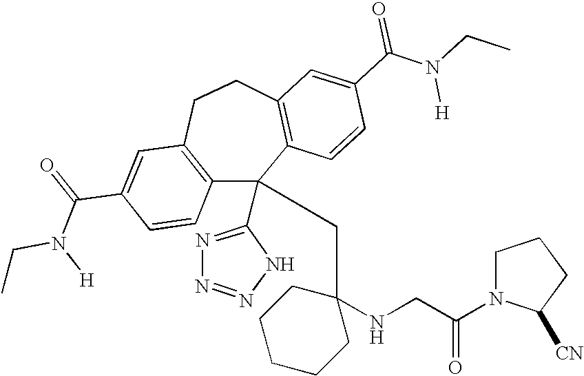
C1(C(=O)N(CC)[H])=CC2=C(C=C1)C(C1=NN=NN1)(CC1(NCC(N3C([CN])CCC3)=O)CCCCC1)C1=C(CC2)C=C(C(N(CC)[H])=O)C=C1
